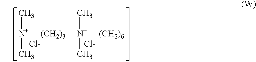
[Cl-].[Cl-].C[N+]([(CH2)3][N+]([(CH2)6]C)(C)C)(C)C
